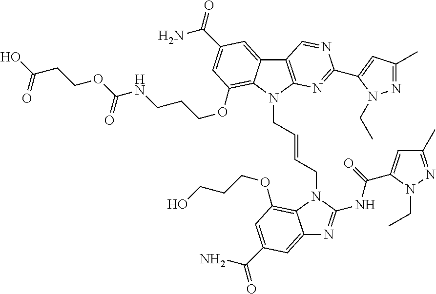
OCCCOC1=C2C(=CC(C(=O)N)=C1)N=C(NC(=O)C1=CC(C)=NN1CC)N2CC=CCN1C2=C(C3=CC(C(=O)N)=CC(OCCCNC(OCCC(O)=O)=O)=C13)C=NC(C1=CC(C)=NN1CC)=N2
